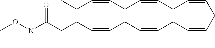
CON(C)C(=O)CCC=CCC=CCC=CCC=CCC=CCC=CCC
